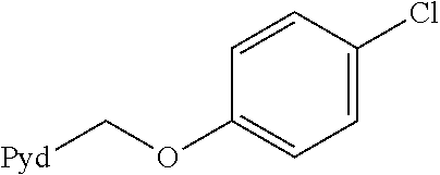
C1=C(Cl)C=CC(OC[Pyd])=C1
